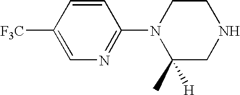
C1=CC(N2C(C)([H])CNCC2)=NC=C1[F3C]
